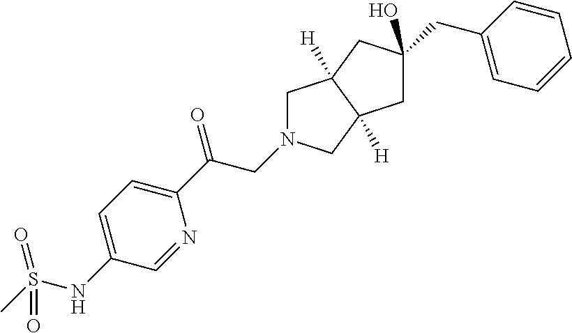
C1C(CC2=CC=CC=C2)(O)CC2([H])C1([H])CN(CC(=O)C1=CC=C(NS(C)(=O)=O)C=N1)C2
